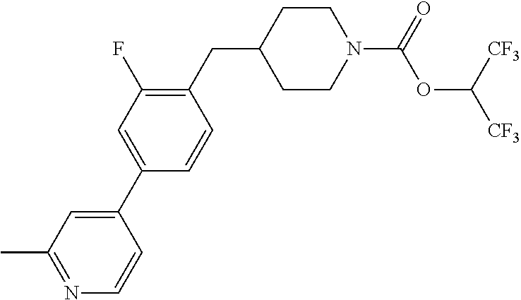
C1CN(C(=O)OC([CF3])[CF3])CCC1CC1=C(F)C=C(C2=CC(C)=NC=C2)C=C1
